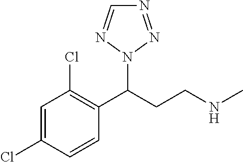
C1=C(Cl)C=CC(C(CCNC)N2N=NC=N2)=C1Cl
